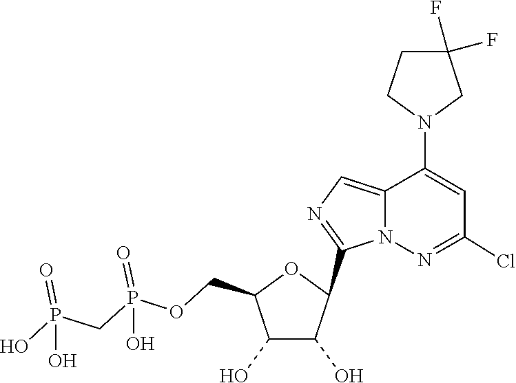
C1(C2C(O)C(O)C(COP(=O)(O)CP(=O)(O)O)O2)=NC=C2C(N3CC(F)(F)CC3)=CC(Cl)=NN12
